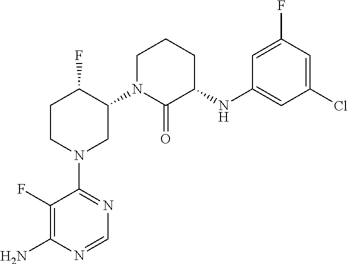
C1(F)=C(N)N=CN=C1N1CC(N2C(=O)C(NC3=CC(Cl)=CC(F)=C3)CCC2)C(F)CC1
